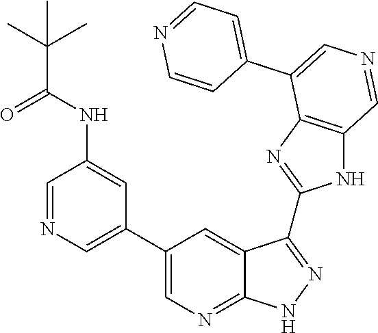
C1=NC=C(C2=CN=C3C(=C2)C(C2=NC4=C(N2)C=NC=C4C2=CC=NC=C2)=NN3)C=C1NC(C(C)(C)C)=O
